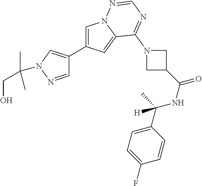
C1=NN(C(CO)(C)C)C=C1C1=CN2C(=C1)C(N1CC(C(NC(C3=CC=C(F)C=C3)(C)[H])=O)C1)=NC=N2
